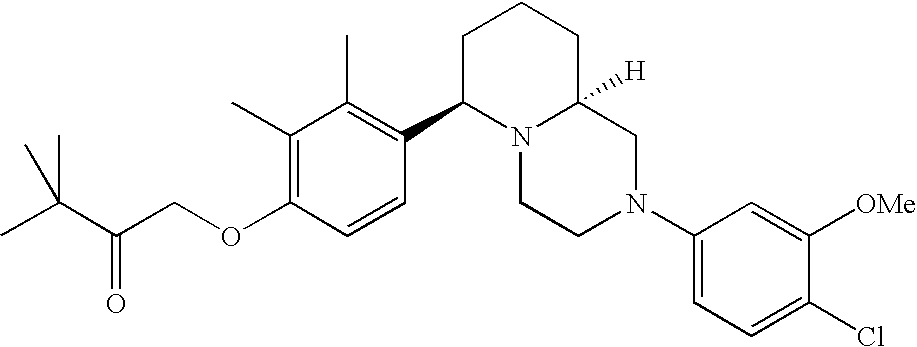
C1(C)=C(OCC(C(C)(C)C)=O)C=CC(C2N3C([H])(CCC2)CN(C2=CC=C(Cl)C([OMe])=C2)CC3)=C1C
